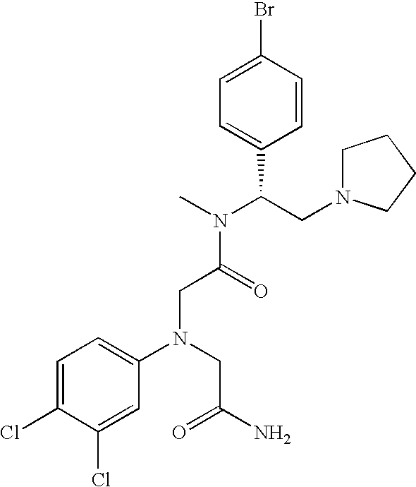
BrC1=CC=C(C(CN2CCCC2)N(C)C(=O)CN(C2=CC=C(Cl)C(Cl)=C2)CC(N)=O)C=C1
